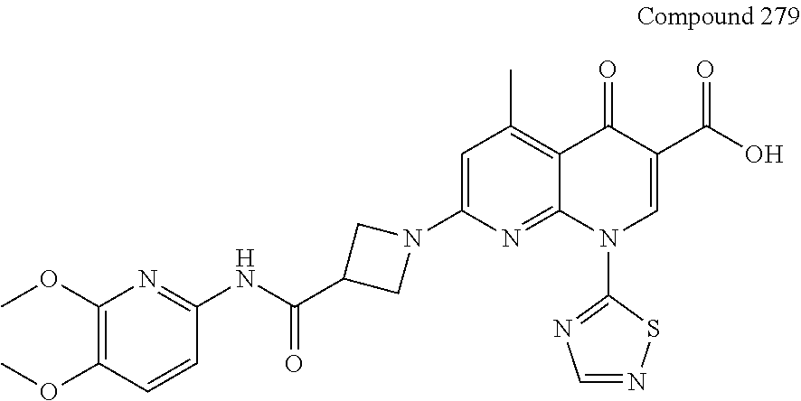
C1=C(N2CC(C(NC3=NC(OC)=C(OC)C=C3)=O)C2)N=C2C(=C1C)C(=O)C(C(O)=O)=CN2C1=NC=NS1
